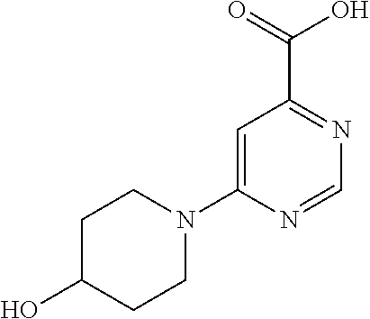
C1=C(N2CCC(O)CC2)N=CN=C1C(=O)O
